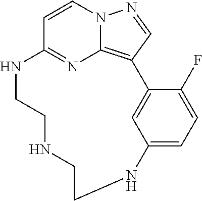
C1=CN2C3=C(C=N2)C2=CC(=CC=C2F)NCCNCCNC1=N3
